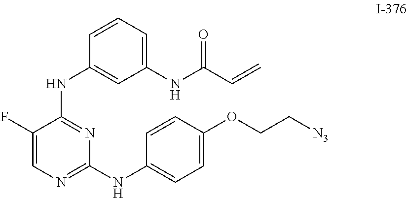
C1=CC=C(NC(C=C)=O)C=C1NC1=NC(NC2=CC=C(OCC[N3])C=C2)=NC=C1F
